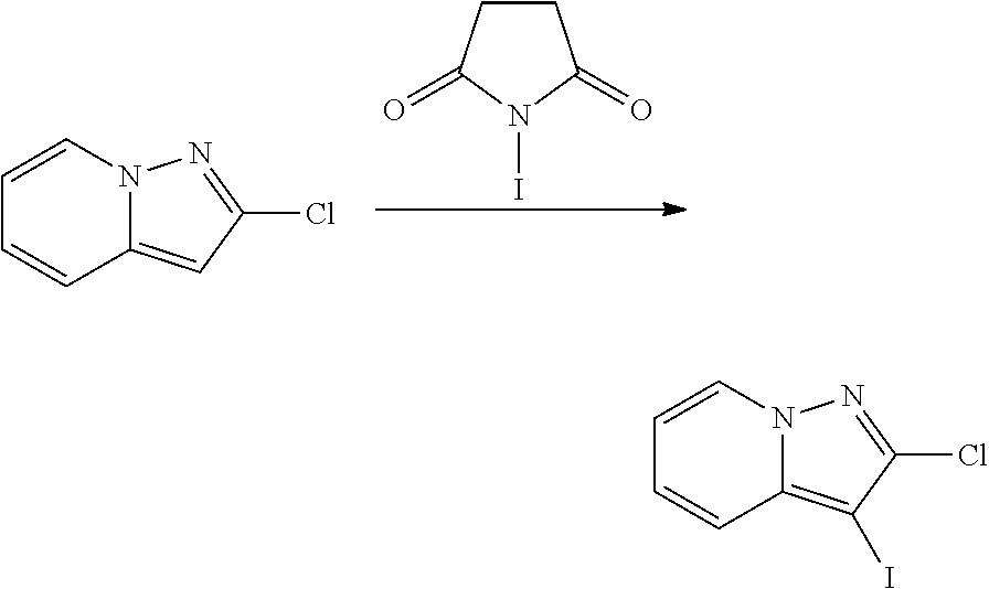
C1=CN2C(=CC(Cl)=N2)C=C1.IN1C(=O)CCC1=O.C1=CN2C(=C(I)C(Cl)=N2)C=C1
